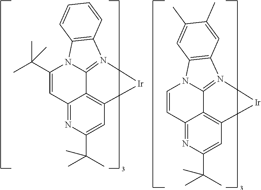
C12=C3C=C(C(C)(C)C)N=C1C=C(C(C)(C)C)N1C2=N([Ir]3)C2=C1C=CC=C2.C12=C3C=C(C(C)(C)C)N=C1C=CN1C2=N([Ir]3)C2=C1C=C(C)C(C)=C2
